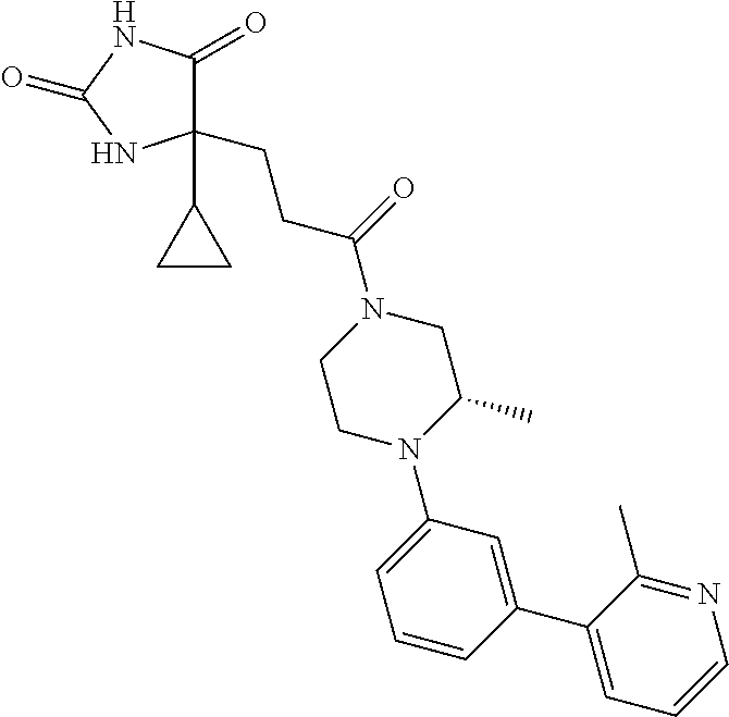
C1(C2CC2)(CCC(N2CCN(C3=CC=CC(C4=CC=CN=C4C)=C3)C(C)C2)=O)C(=O)NC(=O)N1
